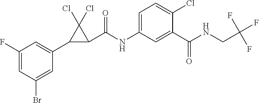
C1=C(F)C=C(C2C(C(NC3=CC=C(Cl)C(C(NCC(F)(F)F)=O)=C3)=O)C2(Cl)Cl)C=C1Br
